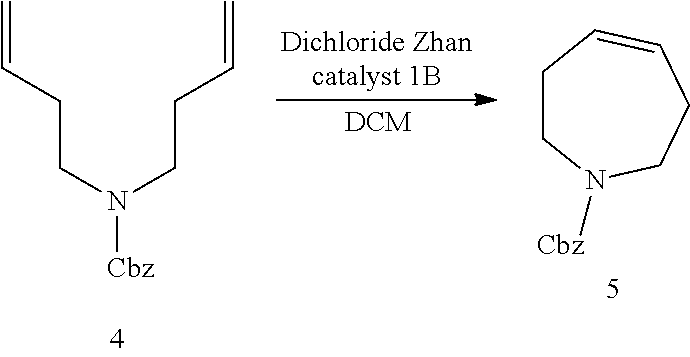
C(CCN(CCC=C)[Cbz])=C.C1CN([Cbz])CCC=C1
